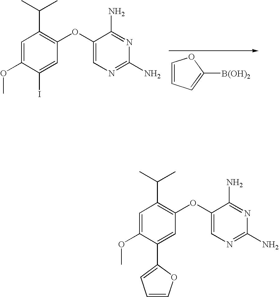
C1=C(OC)C(I)=CC(OC2=CN=C(N)N=C2N)=C1C(C)C.C1=CC=C([B(OH)2])O1.C1=C(OC)C(C2=CC=CO2)=CC(OC2=CN=C(N)N=C2N)=C1C(C)C
